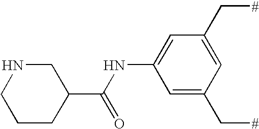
C1(NC(C2CNCCC2)=O)=CC(C[#])=CC(C[#])=C1
